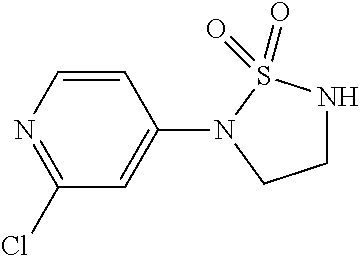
C1(N2CCNS2(=O)=O)=CC(Cl)=NC=C1
